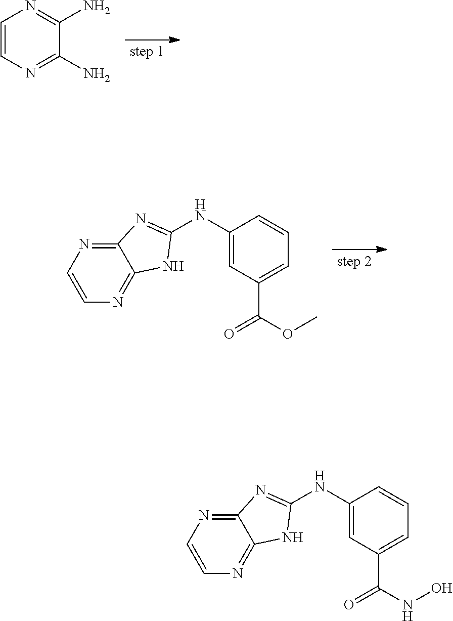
C1=CN=C(N)C(N)=N1.C1=CN=C2C(=N1)NC(NC1=CC(C(OC)=O)=CC=C1)=N2.C1=CN=C2C(=N1)NC(NC1=CC(C(NO)=O)=CC=C1)=N2
